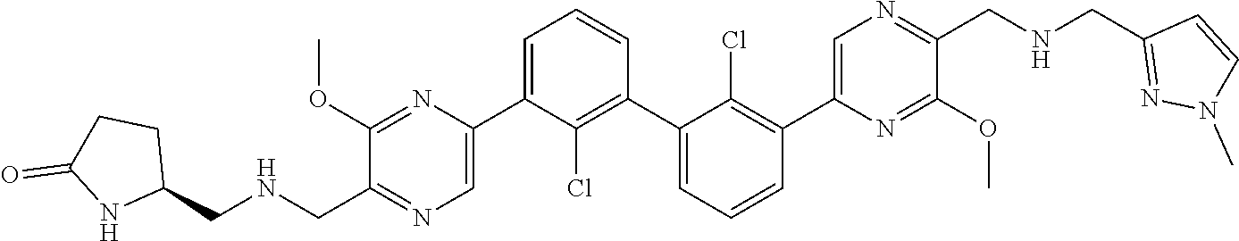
C1(OC)=NC(C2=CC=CC(C3=CC=CC(C4=CN=C(CNCC5=NN(C)C=C5)C(OC)=N4)=C3Cl)=C2Cl)=CN=C1CNCC1CCC(=O)N1
